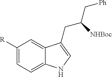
C1([R])=CC=C2C(=C1)C(CC(C[Ph])[NHBoc])=CN2
